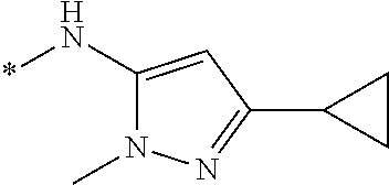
C1(N*)=CC(C2CC2)=NN1C
